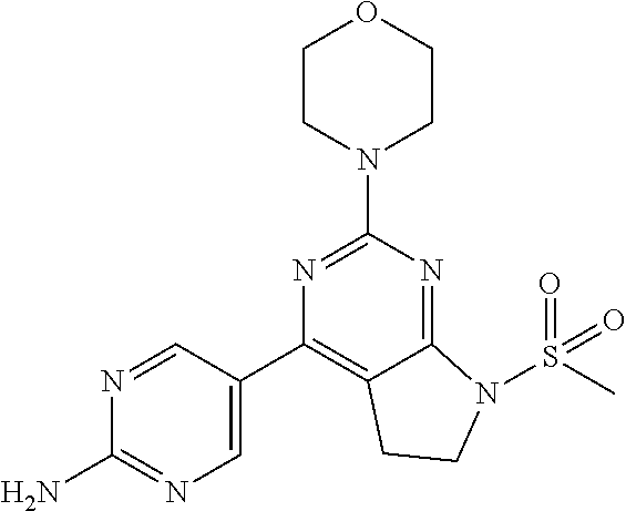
C1CN(C2=NC(C3=CN=C(N)N=C3)=C3C(=N2)N(S(=O)(C)=O)CC3)CCO1
